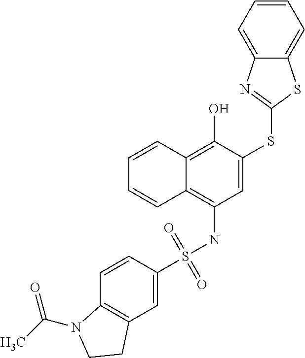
C1(S(NC2=C3C(=C(O)C(SC4=NC5=CC=CC=C5S4)=C2)C=CC=C3)(=O)=O)=CC2=C(C=C1)N(C(C)=O)CC2
